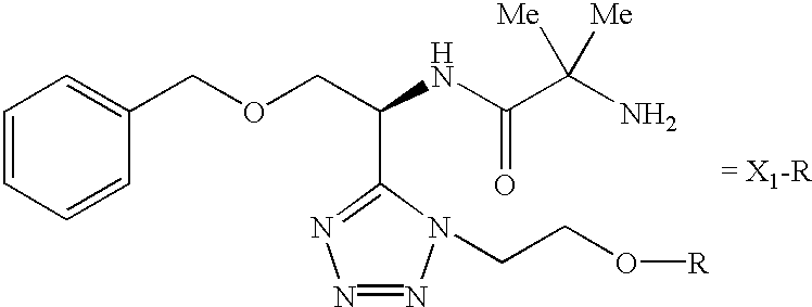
C1=CC=CC(COCC(NC(C(N)([Me])[Me])=O)C2=NN=NN2CCO[R])=C1.[= X1-R]
